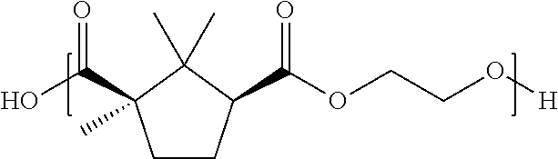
C1CC(C(OCCO[H])=O)C(C)(C)C1(C(O)=O)C
